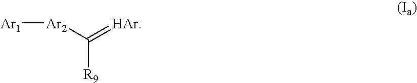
[Ar1][Ar2]C(=[HAr])[R9]
